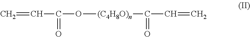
C=CC(O[(C4H8O)n]C(C=C)=O)=O
